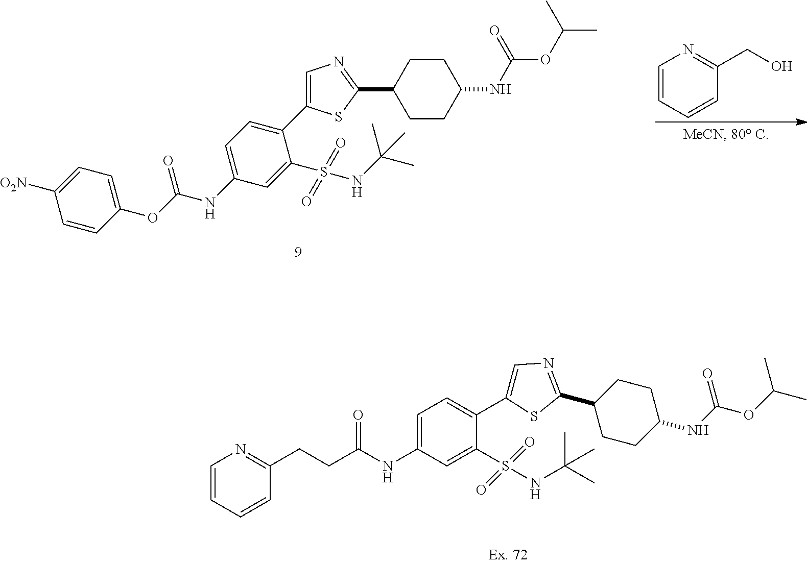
C1=CC=CC(CO)=N1.C1=C(C2=CC=C(NC(=O)OC3=CC=C([O2N])C=C3)C=C2S(=O)(=O)NC(C)(C)C)SC(C2CCC(NC(OC(C)C)=O)CC2)=N1.C1=C(C2=CC=C(NC(=O)CCC3=NC=CC=C3)C=C2S(=O)(=O)NC(C)(C)C)SC(C2CCC(NC(OC(C)C)=O)CC2)=N1
